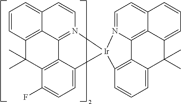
C1=CC2=C3C(=C1)C=CN1=C3C3=C(C(F)=CC=C3[Ir]13N1=CC=C4C5=C1C1=C3C=CC=C1C(C)(C)C5=CC=C4)C2(C)C
